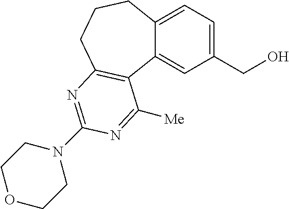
C12=CC(CO)=CC=C1CCCC1=C2C([Me])=NC(N2CCOCC2)=N1
